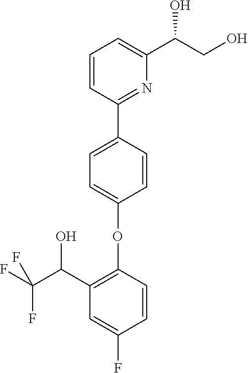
C1=CC(C2=NC(C(CO)O)=CC=C2)=CC=C1OC1=C(C(C(F)(F)F)O)C=C(F)C=C1
